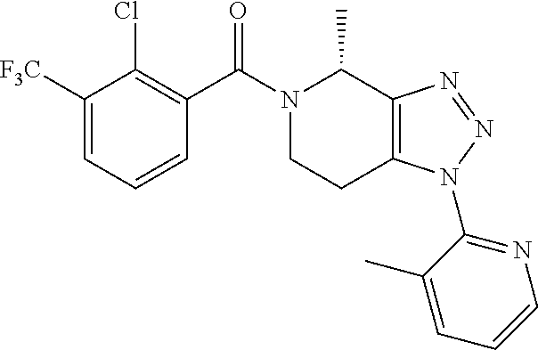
[F3C]C1=CC=CC(C(N2C(C)C3=C(CC2)N(C2=NC=CC=C2C)N=N3)=O)=C1Cl
